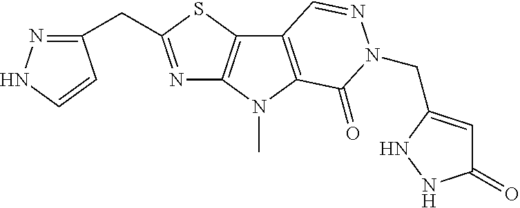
N1=C(CC2=NNC=C2)SC2=C1N(C)C1=C2C=NN(CC2=CC(=O)NN2)C1=O
